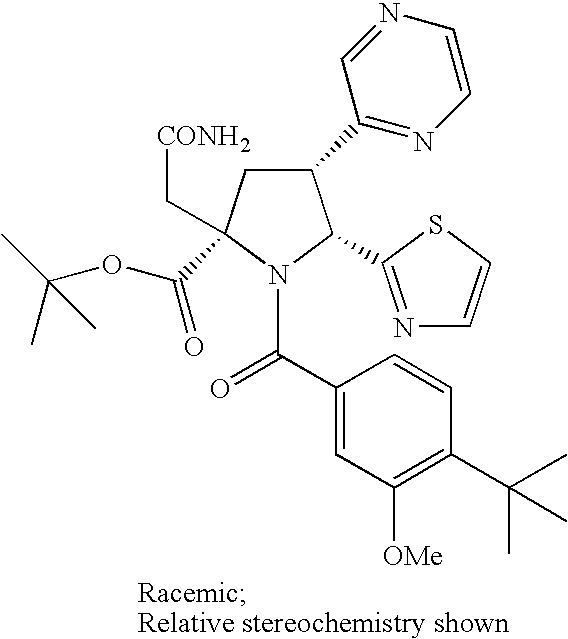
C1(C2=NC=CN=C2)CC(C(=O)OC(C)(C)C)(C[CONH2])N(C(C2=CC([OMe])=C(C(C)(C)C)C=C2)=O)C1C1=NC=CS1
